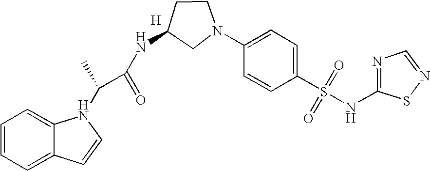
C1=CC=C2C(=C1)N(C(C(=O)NC1CN(C3=CC=C(S(=O)(NC4=NC=NS4)=O)C=C3)CC1)C)C=C2.[H]
